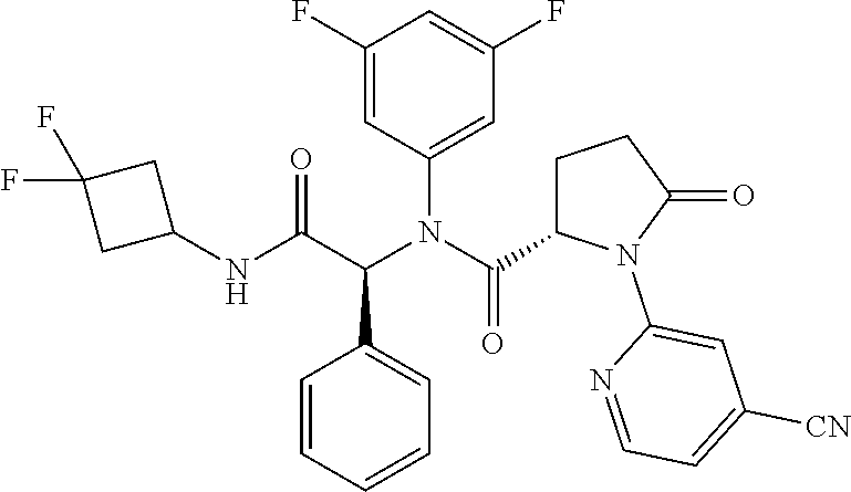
C1=CC=CC=C1C(C(NC1CC(F)(F)C1)=O)N(C(=O)C1CCC(=O)N1C1=CC([CN])=CC=N1)C1=CC(F)=CC(F)=C1
